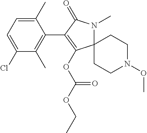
C12(N(C)C(=O)C(C3=C(C)C(Cl)=CC=C3C)=C1OC(OCC)=O)CCN(OC)CC2
